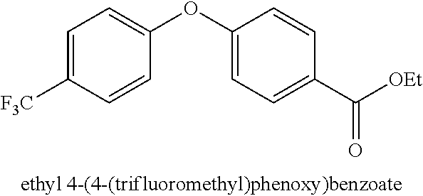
C1=C([F3C])C=CC(OC2=CC=C(C([OEt])=O)C=C2)=C1
